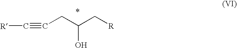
[R]C#CCC(C[R])O
